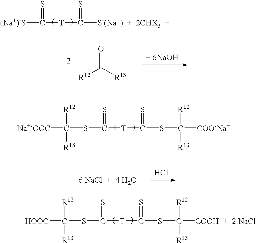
[(Na+)-S]C([T]C([S-(Na+)  +  2CHX3  +])=S)=S.O=C([R13])[R12].S(C([T]C(SC([COO-Na+  +])([R12])[R13])=S)=S)C([Na+-OOC])([R12])[R13].[6 NaCl  +  4 H2O].Cl.S(C([T]C(SC([COOH  +  2 NaCl])([R12])[R13])=S)=S)C([HOOC])([R12])[R13]
